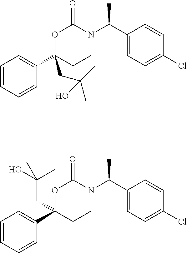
C1=CC=CC(C2(CC(C)(C)O)CCN(C(C3=CC=C(Cl)C=C3)C)C(=O)O2)=C1.C1=CC=CC(C2(CC(O)(C)C)CCN(C(C3=CC=C(Cl)C=C3)C)C(=O)O2)=C1
